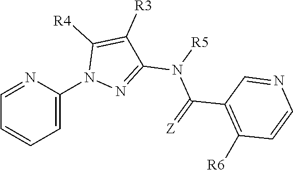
C1(C(=[Z])N([R5])C2=NN(C3=CC=CC=N3)C([R4])=C2[R3])=C([R6])C=CN=C1
